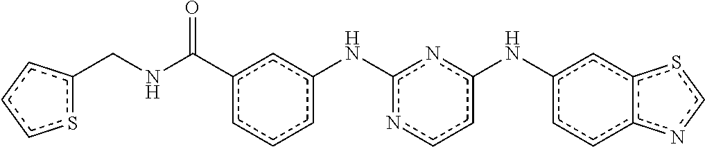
c1(C(NCc2sccc2)=O)cccc(Nc2nccc(Nc3ccc4c(c3)scn4)n2)c1
